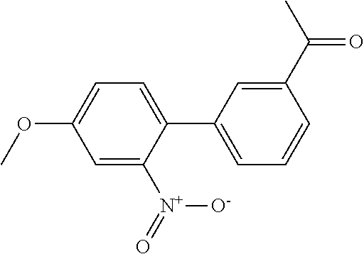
C1=C([N+](=O)[O-])C(C2=CC=CC(C(C)=O)=C2)=CC=C1OC
